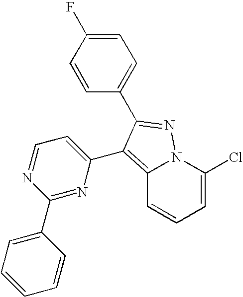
C12=C(C3=CC=NC(C4=CC=CC=C4)=N3)C(C3=CC=C(F)C=C3)=NN1C(Cl)=CC=C2
